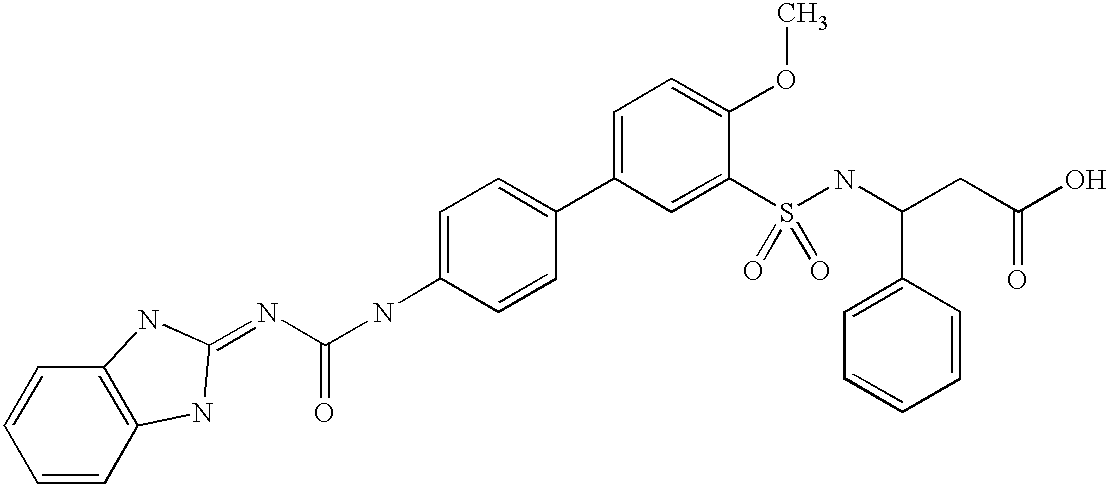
N(C(NC1=CC=C(C2=CC=C(OC)C(S(=O)(NC(C3=CC=CC=C3)CC(O)=O)=O)=C2)C=C1)=O)=C1NC2=C(C=CC=C2)N1
